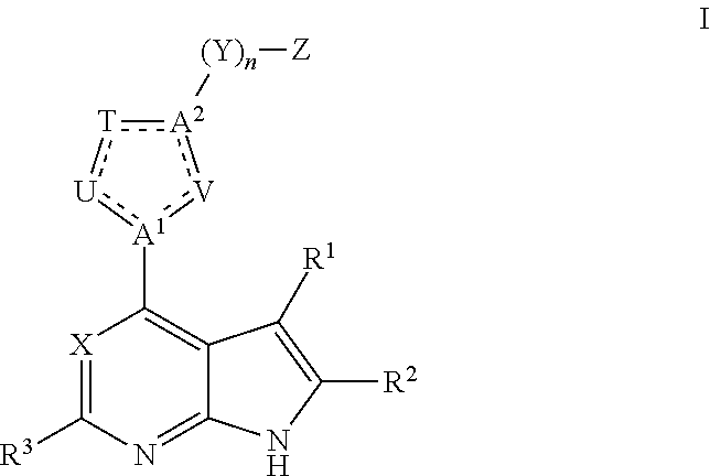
[T]1:[U]:[A1](C2=C3C(=NC([R3])=[X]2)NC([R2])=C3[R1]):[V]:[A2]:1[(Y)n][Z]
